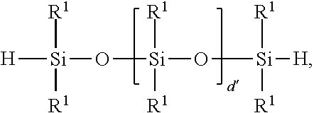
[H][Si](O[Si]([R1])([R1])O[Si]([R1])([R1])[H])([R1])[R1]
